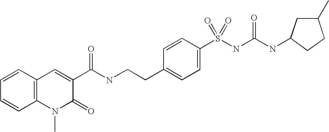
C12=C(N(C)C(=O)C(C(NCCC3=CC=C(S(NC(NC4CCC(C)C4)=O)(=O)=O)C=C3)=O)=C1)C=CC=C2
